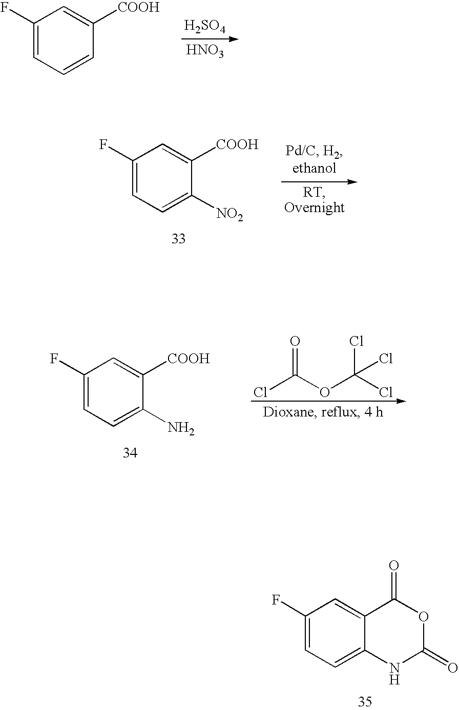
[H2SO4].[HNO3].C1(F)=CC=CC([COOH])=C1.C1(F)=CC=C([NO2])C([COOH])=C1.O=C(OC(Cl)(Cl)Cl)Cl.C1(F)=CC=C(N)C([COOH])=C1.C1(F)=CC=C2C(=C1)C(=O)OC(=O)N2
